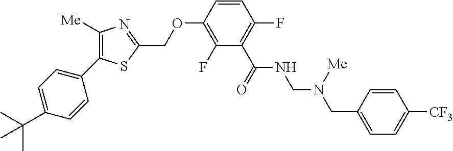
C1([Me])=C(C2=CC=C(C(C)(C)C)C=C2)SC(COC2=C(F)C(C(=O)NCN(CC3=CC=C([CF3])C=C3)[Me])=C(F)C=C2)=N1
